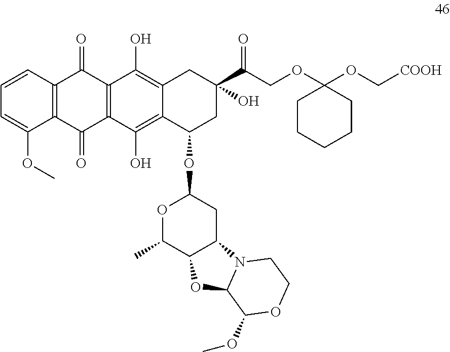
C1=CC2=C(C(OC)=C1)C(=O)C1=C(C2=O)C(O)=C2C(=C1O)C(OC1OC(C)C3C(C1)N1C(O3)C(OC)OCC1)CC(O)(C(COC1(OC[COOH])CCCCC1)=O)C2
